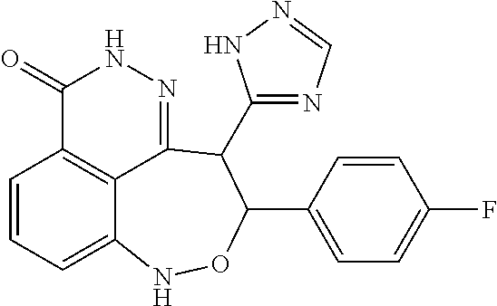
C1=CC=C2C3=C1C(=O)NN=C3C(C1=NC=NN1)C(C1=CC=C(F)C=C1)ON2
